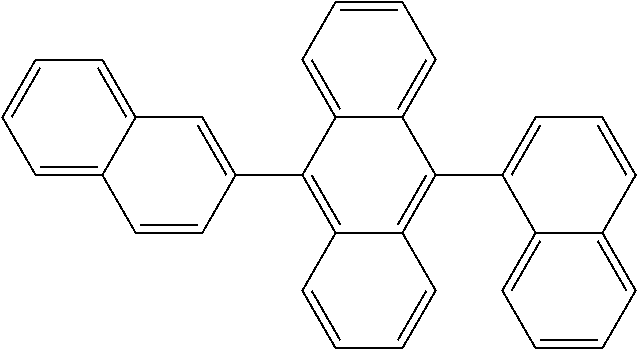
C1(C2=C3C=CC=CC3=C(C3=CC4=CC=CC=C4C=C3)C3=CC=CC=C23)=CC=CC2=CC=CC=C12
